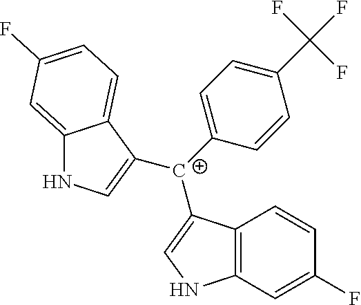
C12=C(C=C(F)C=C1)NC=C2[C+](C1=CC=C(C(F)(F)F)C=C1)C1=CNC2=CC(F)=CC=C21
